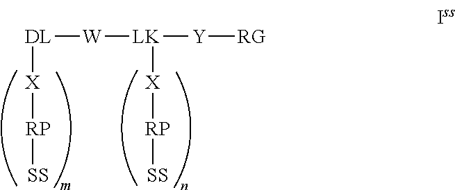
[W]([DL][X][RP][SS])[LK]([Y][RG])[X][RP][SS]
